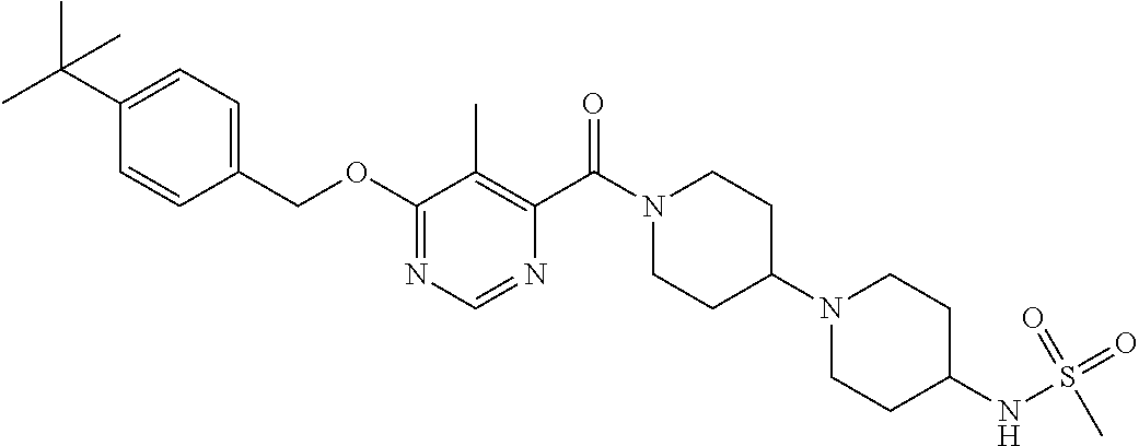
O(C1=NC=NC(C(N2CCC(N3CCC(NS(=O)(=O)C)CC3)CC2)=O)=C1C)CC1=CC=C(C(C)(C)C)C=C1
